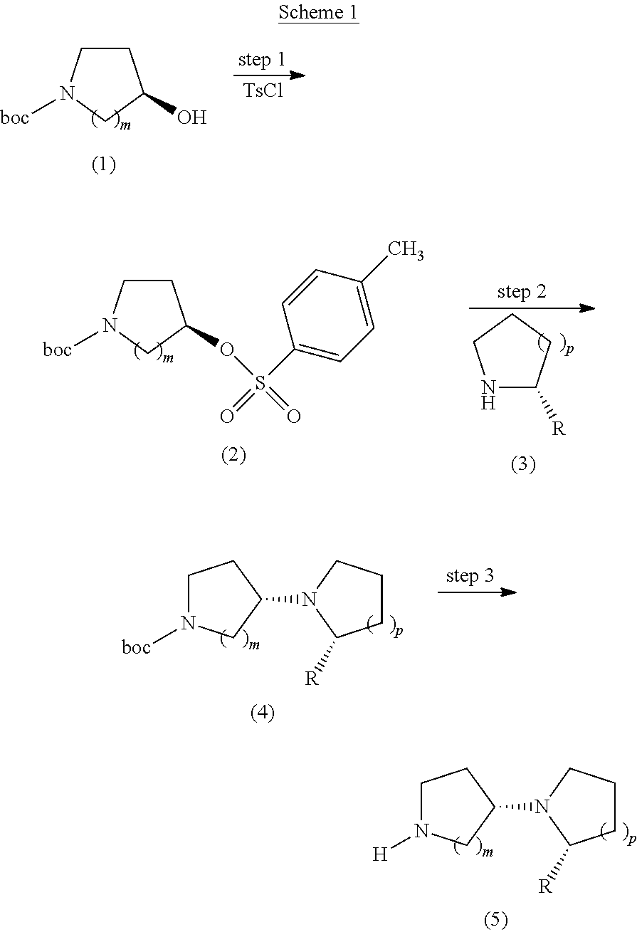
C1N([H])CC(N2C([R])CCC2)C1.C1CN([boc])CC1O.[TsCl].C1CN([boc])CC1OS(=O)(C1=CC=C(C)C=C1)=O.N1C([R])CCC1.C1N([boc])CC(N2C([R])CCC2)C1
